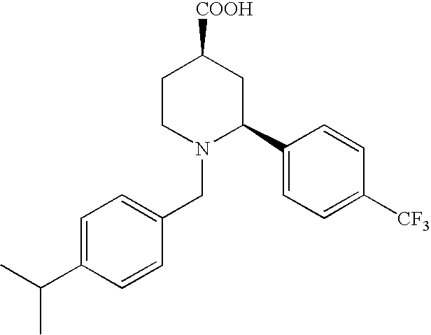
C1=C(C(C)C)C=CC(CN2C(C3=CC=C([CF3])C=C3)CC([COOH])CC2)=C1
